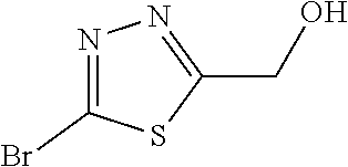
N1=C(Br)SC(CO)=N1
